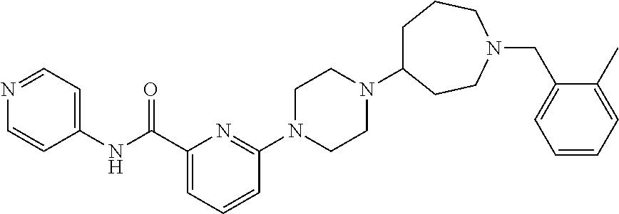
C1(C(NC2=CC=NC=C2)=O)=CC=CC(N2CCN(C3CCCN(CC4=CC=CC=C4C)CC3)CC2)=N1
